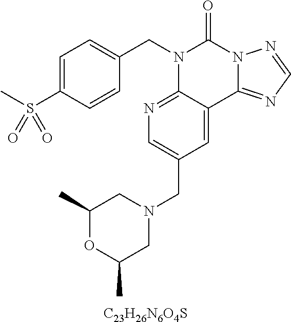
[C23H26N6O4S].C1=C(S(C)(=O)=O)C=CC(CN2C3=NC=C(CN4CC(C)OC(C)C4)C=C3C3=NC=NN3C2=O)=C1
